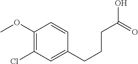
C1(OC)=C(Cl)C=C(CCCC(O)=O)C=C1
